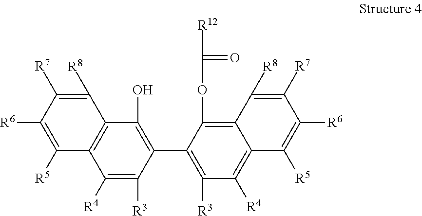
C1([R8])=C([R7])C([R6])=C([R5])C2=C1C(O)=C(C1=C([R3])C([R4])=C3C(=C1OC(=O)[R12])C([R8])=C([R7])C([R6])=C3[R5])C([R3])=C2[R4]
